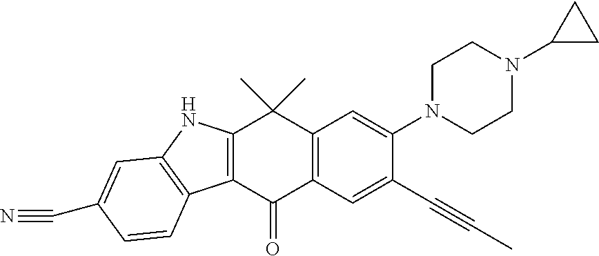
C12=C(C(=O)C3=C(C1(C)C)C=C(N1CCN(C4CC4)CC1)C(C#CC)=C3)C1=C(N2)C=C(C#N)C=C1
